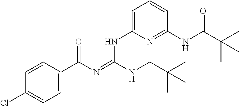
C1=CC(C(N=C(NCC(C)(C)C)NC2=CC=CC(NC(C(C)(C)C)=O)=N2)=O)=CC=C1Cl
